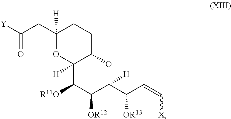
C1(CC(=O)[Y])([H])OC2([H])C(CC1)OC(C(C=C[X])[OR13])([H])C([OR12])C2[R11O]
